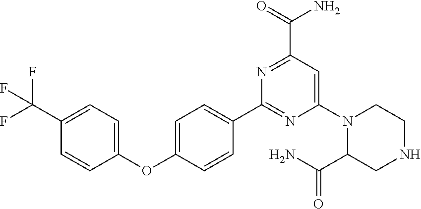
C1=CC(OC2=CC=C(C3=NC(N4C(C(N)=O)CNCC4)=CC(C(=O)N)=N3)C=C2)=CC=C1C(F)(F)F
